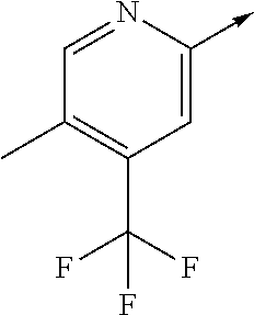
C1=NC(->C)=CC(C(F)(F)F)=C1C
